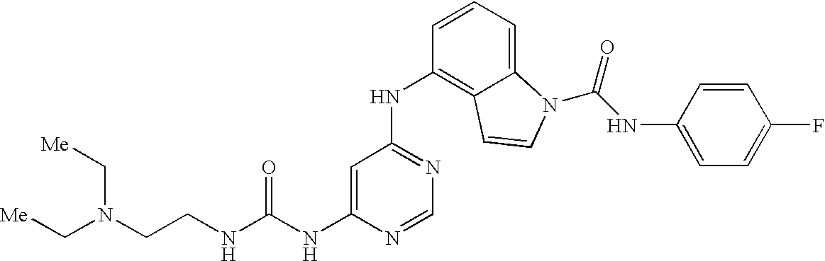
N(CCN(C[Me])C[Me])C(NC1=CC(NC2=C3C(=CC=C2)N(C(=O)NC2=CC=C(F)C=C2)C=C3)=NC=N1)=O
